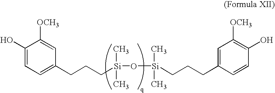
C1(O)=CC=C(CCC[Si](O[Si](C)(C)CCCC2=CC([OCH3])=C(O)C=C2)(C)C)C=C1[OCH3]
